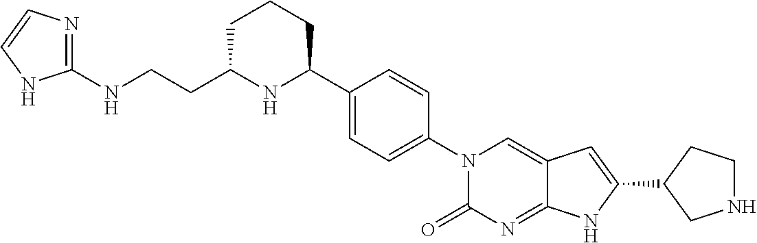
C1(NCCC2NC(C3=CC=C(N4C(=O)N=C5C(=C4)C=C(C4CNCC4)N5)C=C3)CCC2)=NC=CN1
